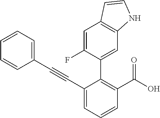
C1=CC=CC(C#CC2=CC=CC(C(=O)O)=C2C2=CC3=C(C=C2F)C=CN3)=C1
